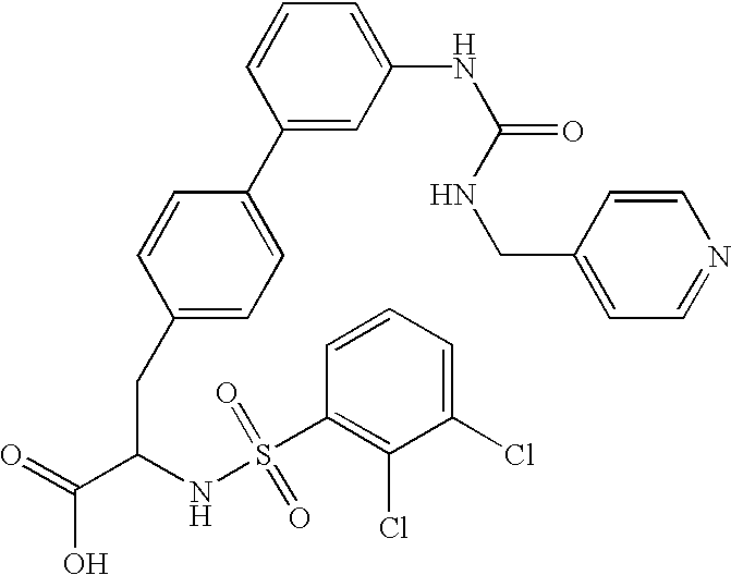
C1(CC(C(=O)O)NS(C2=C(Cl)C(Cl)=CC=C2)(=O)=O)=CC=C(C2=CC(NC(=O)NCC3=CC=NC=C3)=CC=C2)C=C1
